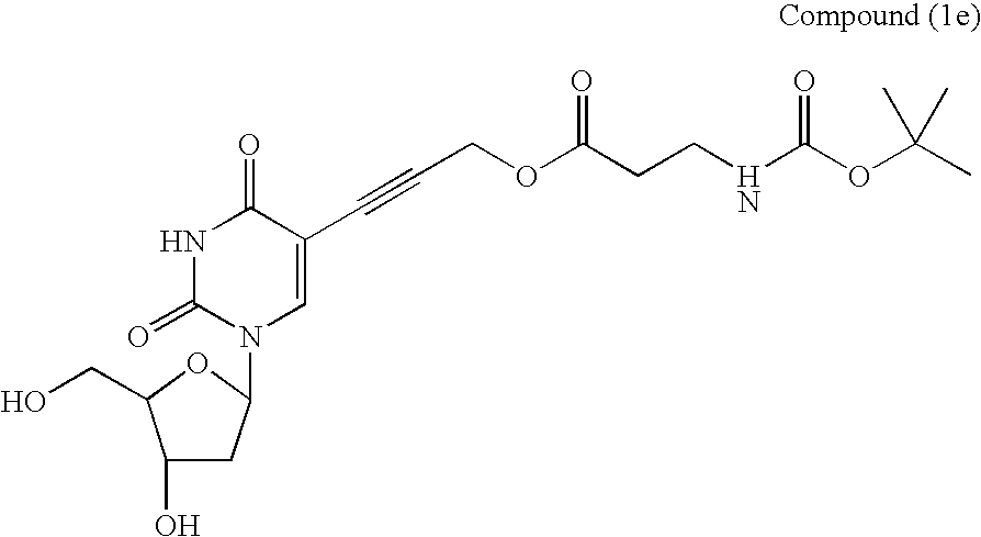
N1C(=O)N(C2CC(O)C(CO)O2)C=C(C#CCOC(CCNC(OC(C)(C)C)=O)=O)C1=O
